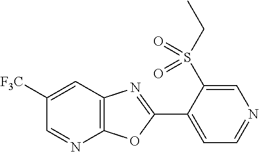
C12=C(C=C([F3C])C=N1)N=C(C1=CC=NC=C1S(CC)(=O)=O)O2
